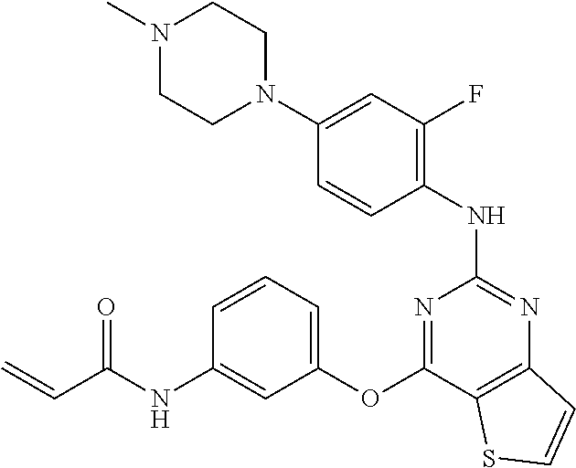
N1(C)CCN(C2=CC(F)=C(NC3=NC4=C(C(OC5=CC=CC(NC(C=C)=O)=C5)=N3)SC=C4)C=C2)CC1
